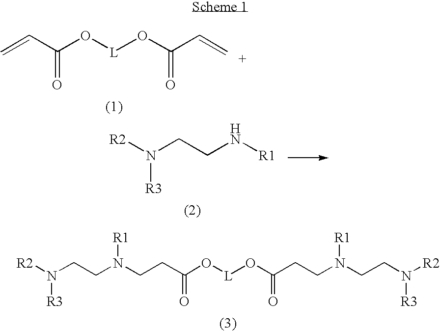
C=CC(O[L]OC(C=C)=O)=O.[R2]N(CCN[R1])[R3].[R2]N(CCN(CCC(O[L]OC(CCN(CCN([R2])[R3])[R1])=O)=O)[R1])[R3]
